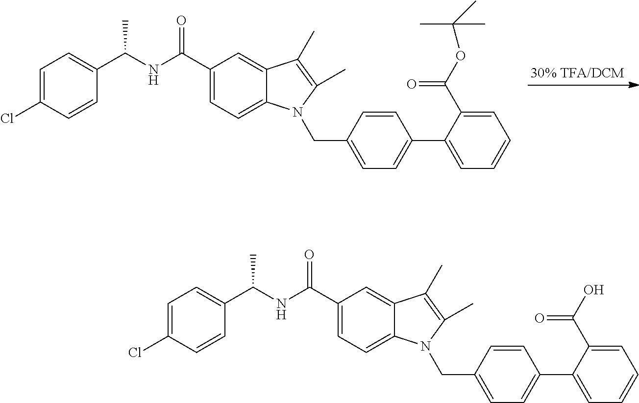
C1=C(Cl)C=CC(C(NC(C2=CC=C3C(=C2)C(C)=C(C)N3CC2=CC=C(C3=CC=CC=C3C(OC(C)(C)C)=O)C=C2)=O)C)=C1.C1=C(Cl)C=CC(C(NC(C2=CC=C3C(=C2)C(C)=C(C)N3CC2=CC=C(C3=CC=CC=C3C(O)=O)C=C2)=O)C)=C1
